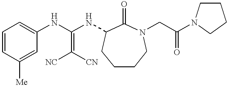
C1=CC([Me])=CC(NC(NC2C(=O)N(CC(=O)N3CCCC3)CCCC2)=C([NC])[CN])=C1
